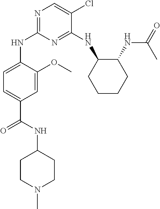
N1=C(NC2CCCCC2NC(=O)C)C(Cl)=CN=C1NC1=CC=C(C(NC2CCN(C)CC2)=O)C=C1OC
